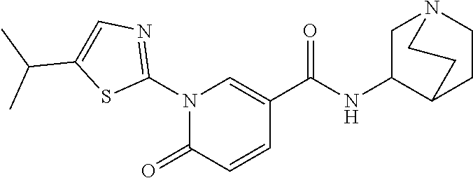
N1(C2=NC=C(C(C)C)S2)C(=O)C=CC(C(NC2C3CCN(C2)CC3)=O)=C1
